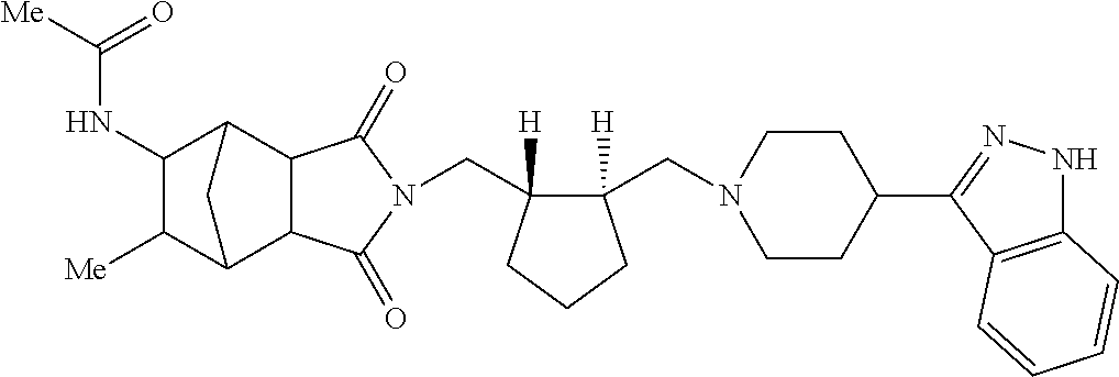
C(C1([H])C(CN2CCC(C3=NNC4=C3C=CC=C4)CC2)([H])CCC1)N1C(=O)C2C3C([Me])C(NC([Me])=O)C(C2C1=O)C3
